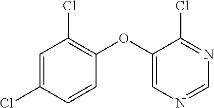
C1=C(Cl)C=CC(OC2=CN=CN=C2Cl)=C1Cl
